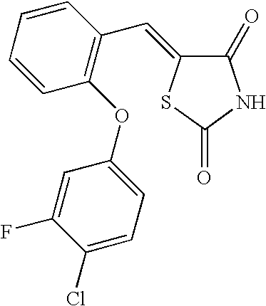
C1=C(F)C(Cl)=CC=C1OC1=C(C=C2C(=O)NC(=O)S2)C=CC=C1
